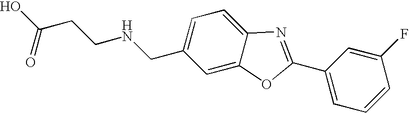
OC(CCNCC1=CC=C2C(=C1)OC(C1=CC=CC(F)=C1)=N2)=O
